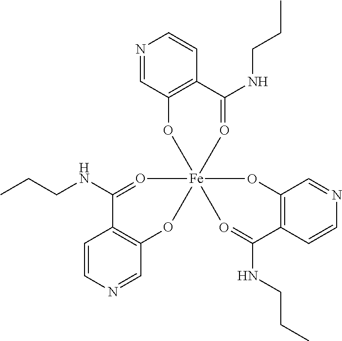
C1=CN=CC2=C1C(NCCC)=O[Fe]13(O2)(OC2=C(C=CN=C2)C(NCCC)=O1)O=C(NCCC)C1=C(C=NC=C1)O3
